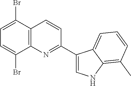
C1(C2=CNC3=C(C)C=CC=C23)=NC2=C(C=C1)C(Br)=CC=C2Br
